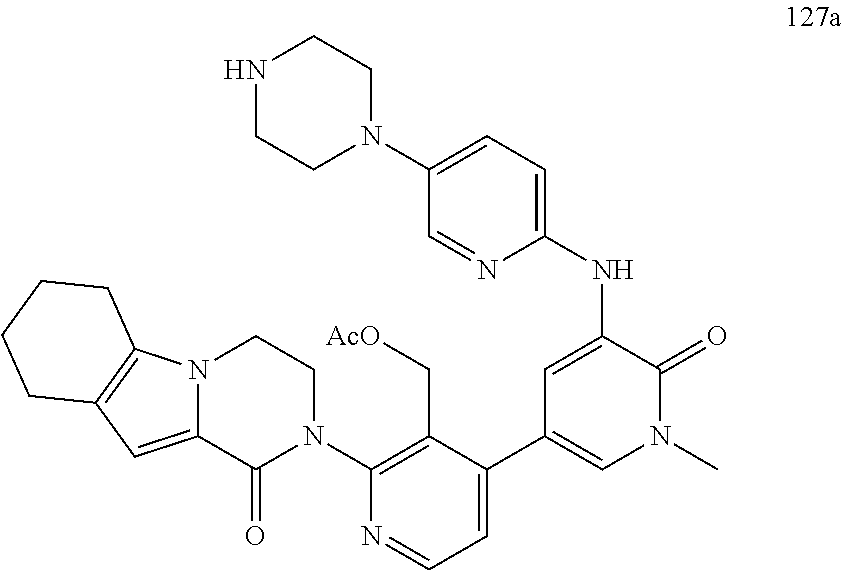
C1(N2CCN3C(=CC4=C3CCCC4)C2=O)=C(C[AcO])C(C2=CN(C)C(=O)C(NC3=CC=C(N4CCNCC4)C=N3)=C2)=CC=N1
